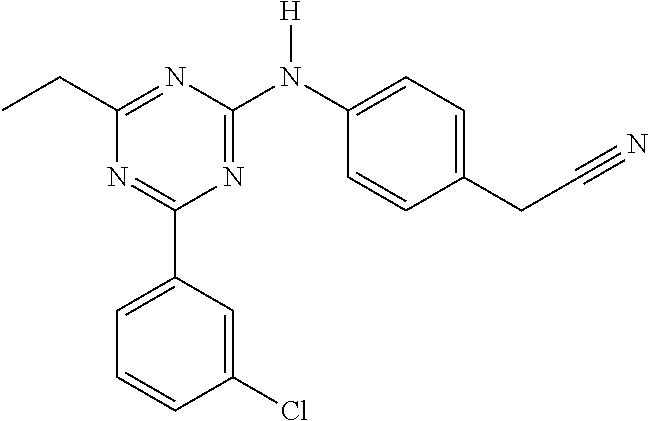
C1=C(C2=NC(CC)=NC(N([H])C3=CC=C(CC#N)C=C3)=N2)C=C(Cl)C=C1
